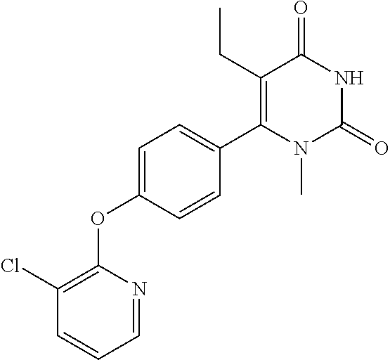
C1=NC(OC2=CC=C(C3=C(CC)C(=O)NC(=O)N3C)C=C2)=C(Cl)C=C1
